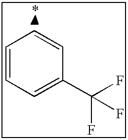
C1=CC=C(C(F)(F)F)C=C1
